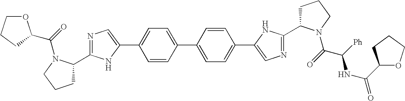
C1=CC(C2=CC=C(C3=CN=C(C4CCCN4C(=O)C([Ph])NC(=O)C4OCCC4)N3)C=C2)=CC=C1C1=CN=C(C2CCCN2C(=O)C2OCCC2)N1
